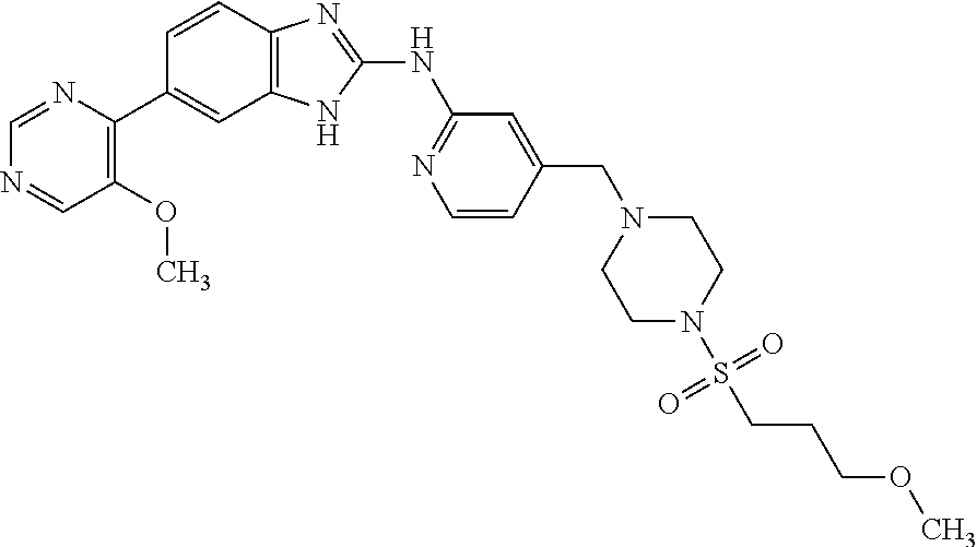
C1=NC(C2=CC3=C(C=C2)N=C(NC2=NC=CC(CN4CCN(S(=O)(=O)CCCOC)CC4)=C2)N3)=C(OC)C=N1
